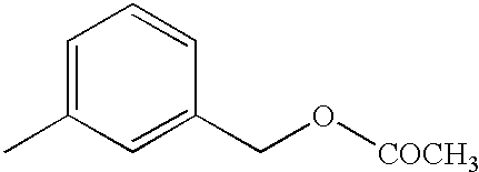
C1=C(C)C=C(CO[COCH3])C=C1
